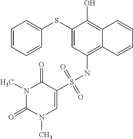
C1(SC2=CC=CC=C2)=CC(NS(C2=CN(C)C(=O)N(C)C2=O)(=O)=O)=C2C(=C1O)C=CC=C2
